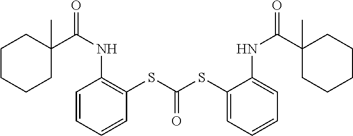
C1=CC=CC(SC(SC2=CC=CC=C2NC(=O)C2(C)CCCCC2)=O)=C1NC(=O)C1(C)CCCCC1
